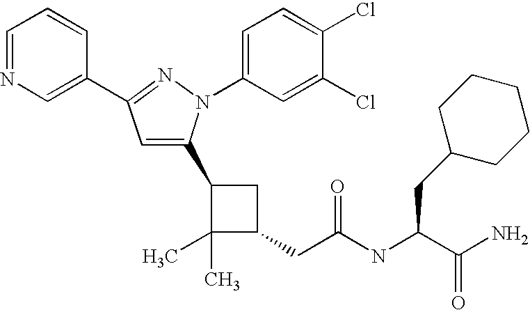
C1(CC(=O)NC(CC2CCCCC2)C(N)=O)CC(C2=CC(C3=CN=CC=C3)=NN2C2=CC=C(Cl)C(Cl)=C2)C1(C)C
